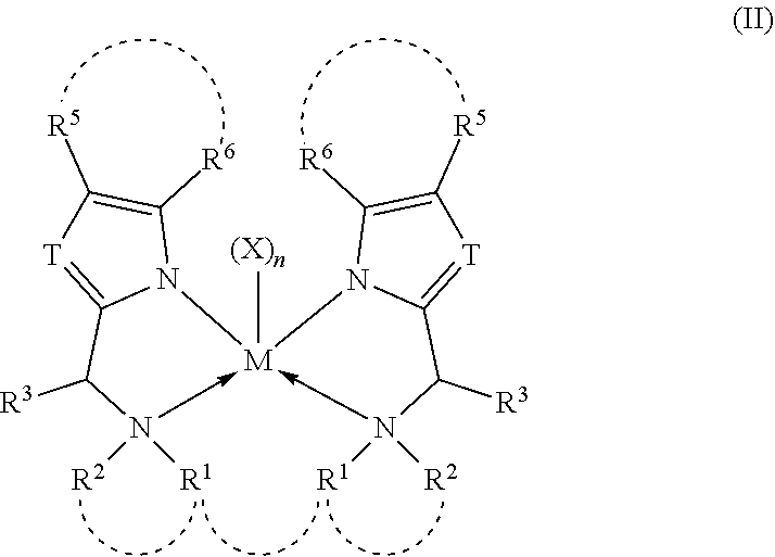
[M]12([(X)n])(-N([R1])([R2])C([R3])C3=[T]C([R5])=C([R6])N13)-N([R1])([R2])C([R3])C1=[T]C([R5])=C([R6])N21
